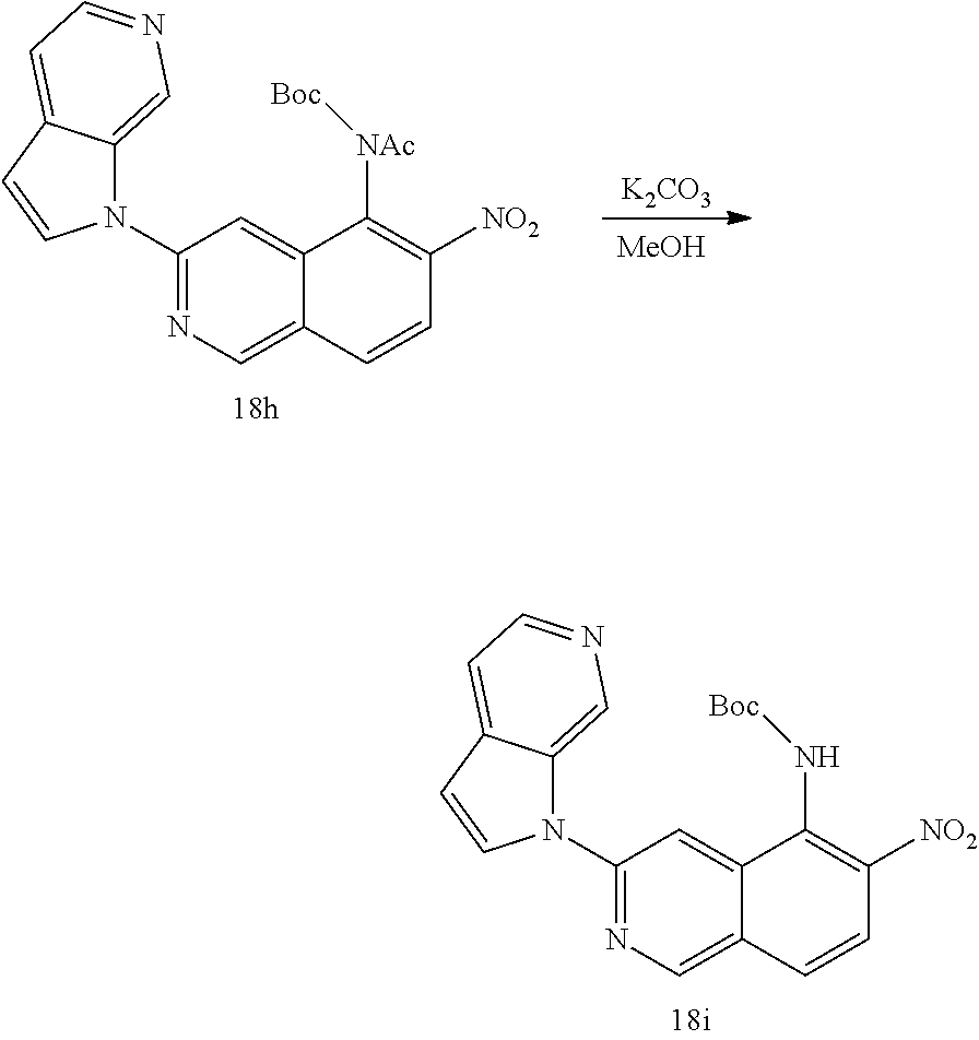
C1(N2C3=CN=CC=C3C=C2)=NC=C2C(=C1)C(N[Boc])=C([NO2])C=C2.C1(N2C3=CN=CC=C3C=C2)=NC=C2C(=C1)C([NAc][Boc])=C([NO2])C=C2.[MeOH].[K2CO3]
